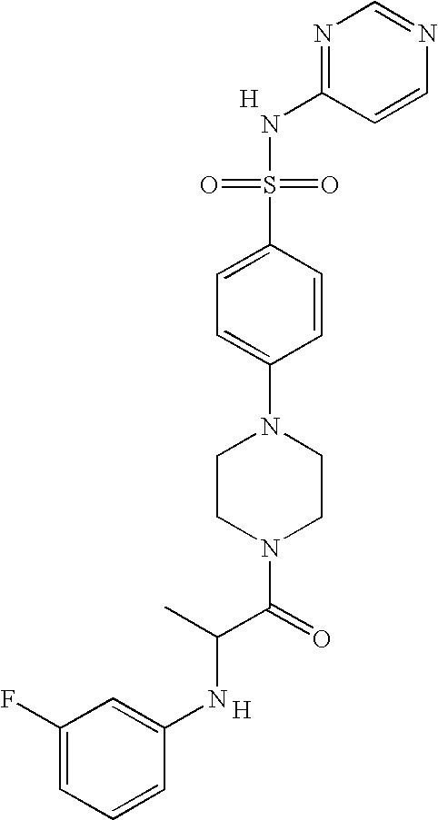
[H].C1=CN=CN=C1NS(=O)(=O)C1=CC=C(N2CCN(C(C(NC3=CC(F)=CC=C3)C)=O)CC2)C=C1.[H]
